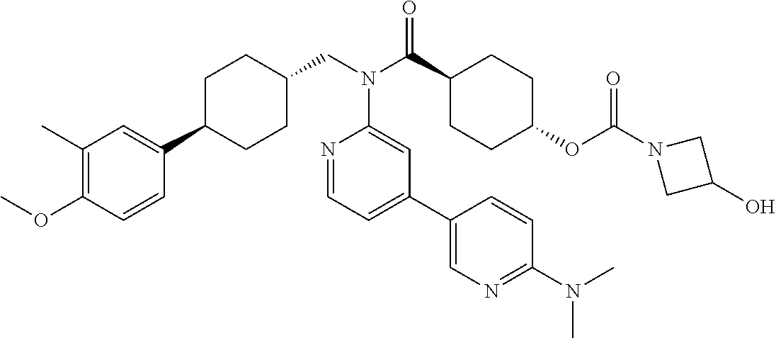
C1(C)=C(OC)C=CC(C2CCC(CN(C(C3CCC(OC(N4CC(O)C4)=O)CC3)=O)C3=CC(C4=CN=C(N(C)C)C=C4)=CC=N3)CC2)=C1
